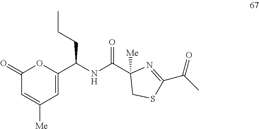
C1(=O)C=C([Me])C=C(C(NC(C2([Me])CSC(C(C)=O)=N2)=O)CCC)O1
